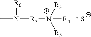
CN([R2][N+]([R4])([R3])[R5])[R6].[* S]
